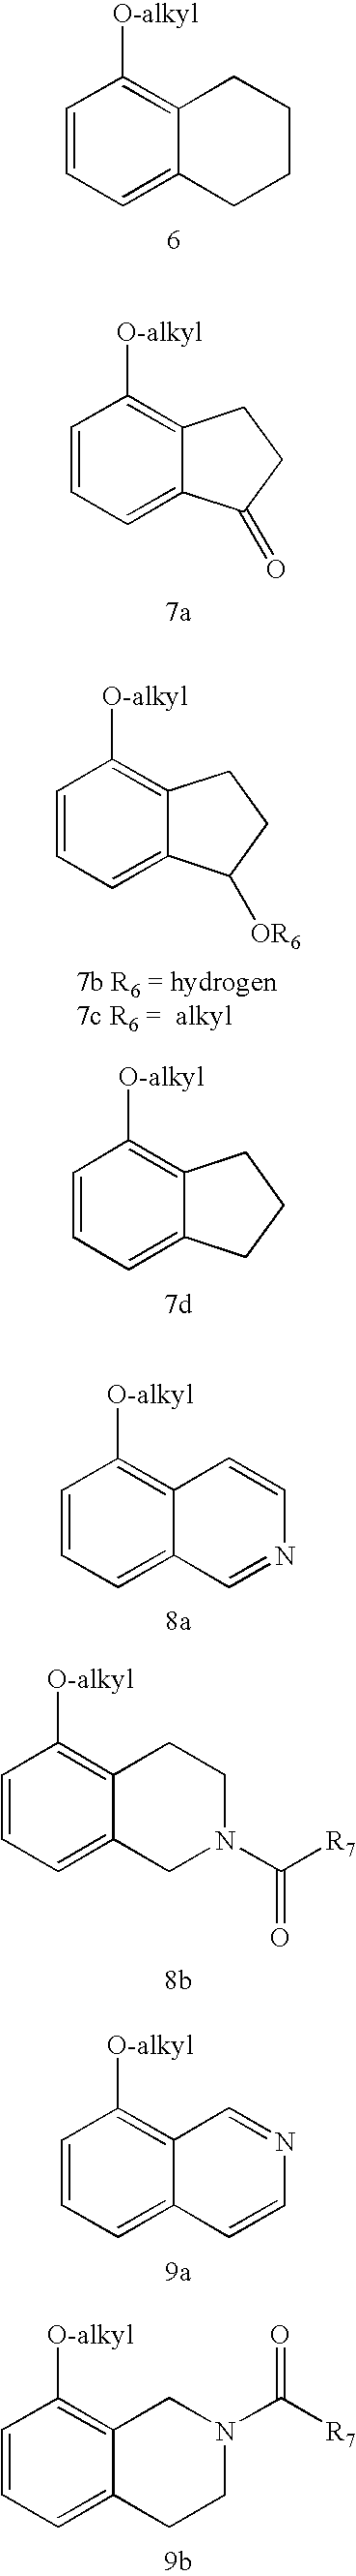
C1=CC=C2C(=C1[O-alkyl])CCCC2.C1=CC=C2C(=C1[O-alkyl])CCC2=O.C1=CC=C2C(=C1[O-alkyl])CCC2[OR6].C1=CC=C2C(=C1[O-alkyl])CCC2.C1=CC=C2C(=C1[O-alkyl])C=CN=C2.C1=CC=C2C(=C1[O-alkyl])CCN(C([R7])=O)C2.C1=CC=C2C(=C1[O-alkyl])C=NC=C2.C1=CC=C2C(=C1[O-alkyl])CN(C([R7])=O)CC2
